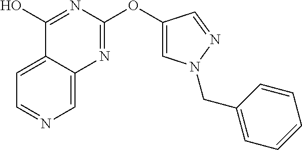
C1=C2C(=CN=C1)N=C(OC1=CN(CC3=CC=CC=C3)N=C1)N=C2O
